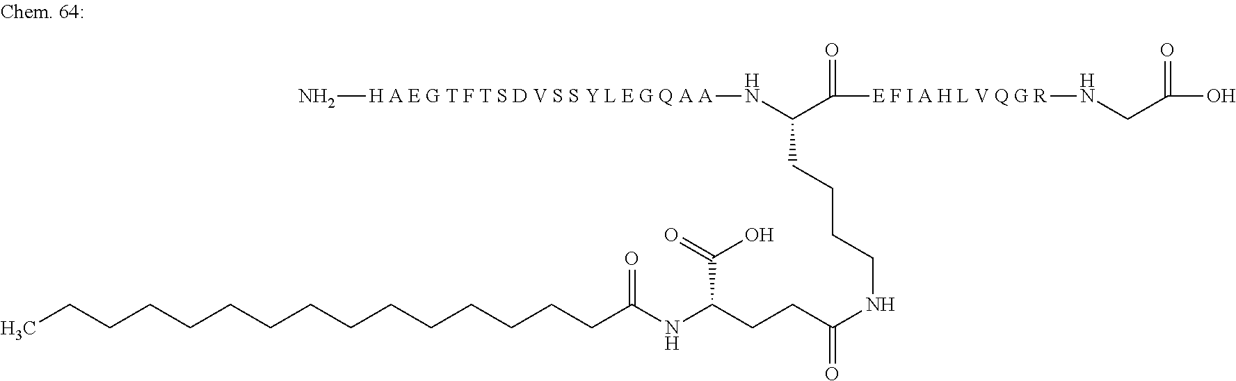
N[H A E G T F T S D V S S Y L E G Q A A]NC(C([E F I A H L V Q G R]NCC(O)=O)=O)CCCCNC(CCC(NC(CCCCCCCCCCCCCCC)=O)C(=O)O)=O
